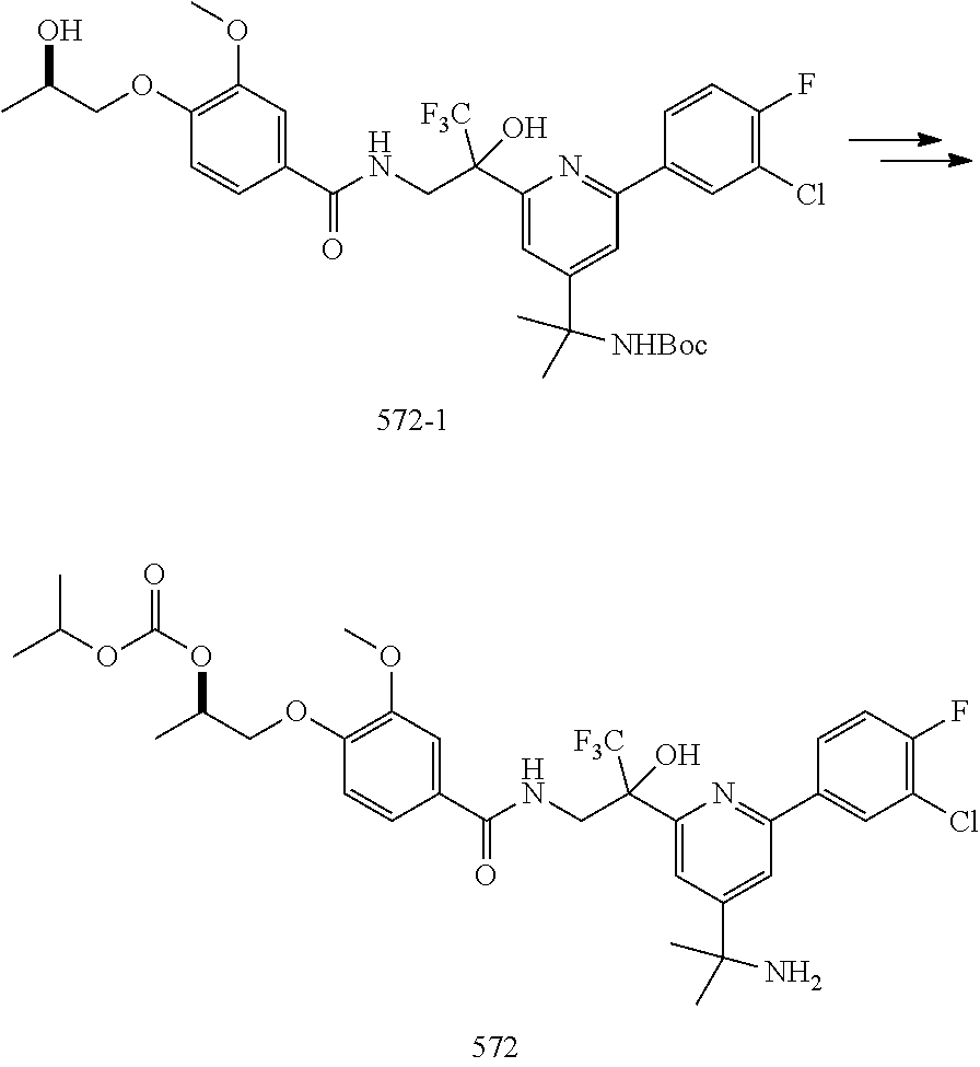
CC(COC1=C(OC)C=C(C(NCC(C2=CC(C(C)(C)N)=CC(C3=CC(Cl)=C(F)C=C3)=N2)([F3C])O)=O)C=C1)OC(=O)OC(C)C.CC(COC1=C(OC)C=C(C(NCC(C2=CC(C(C)(C)[NHBoc])=CC(C3=CC(Cl)=C(F)C=C3)=N2)([F3C])O)=O)C=C1)O
